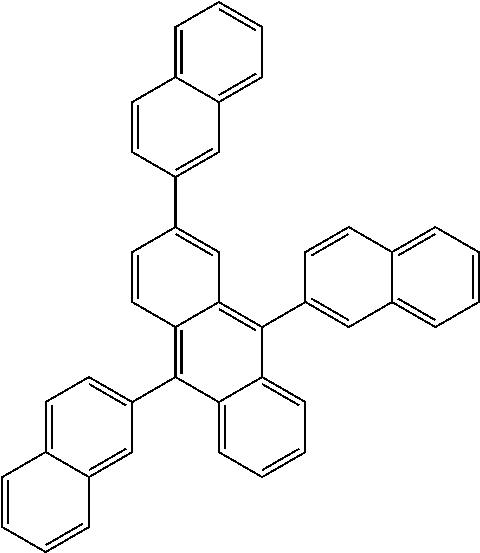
C1=CC2=C(C3=CC=C4C(=C3)C=CC=C4)C3=CC=CC=C3C(C3=CC4=CC=CC=C4C=C3)=C2C=C1C1=CC2=CC=CC=C2C=C1
